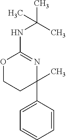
C1COC(NC(C)(C)C)=NC1(C)C1=CC=CC=C1
